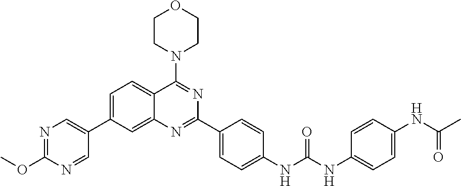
N1=C(OC)N=CC(C2=CC=C3C(=C2)N=C(C2=CC=C(NC(NC4=CC=C(NC(C)=O)C=C4)=O)C=C2)N=C3N2CCOCC2)=C1
